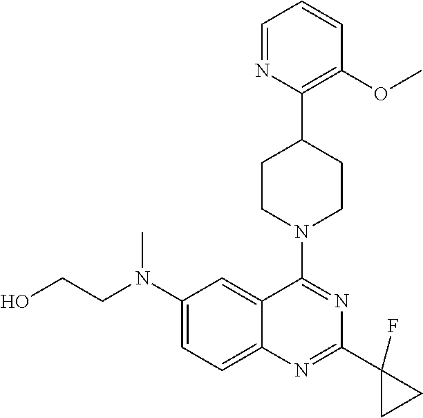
C1=NC(C2CCN(C3=NC(C4(F)CC4)=NC4=CC=C(N(C)CCO)C=C43)CC2)=C(OC)C=C1
